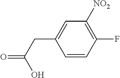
C1=CC(F)=C([NO2])C=C1CC(O)=O
